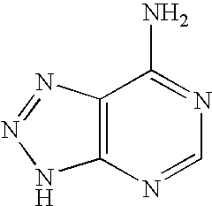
C12=C(N=CN=C1N)NN=N2
